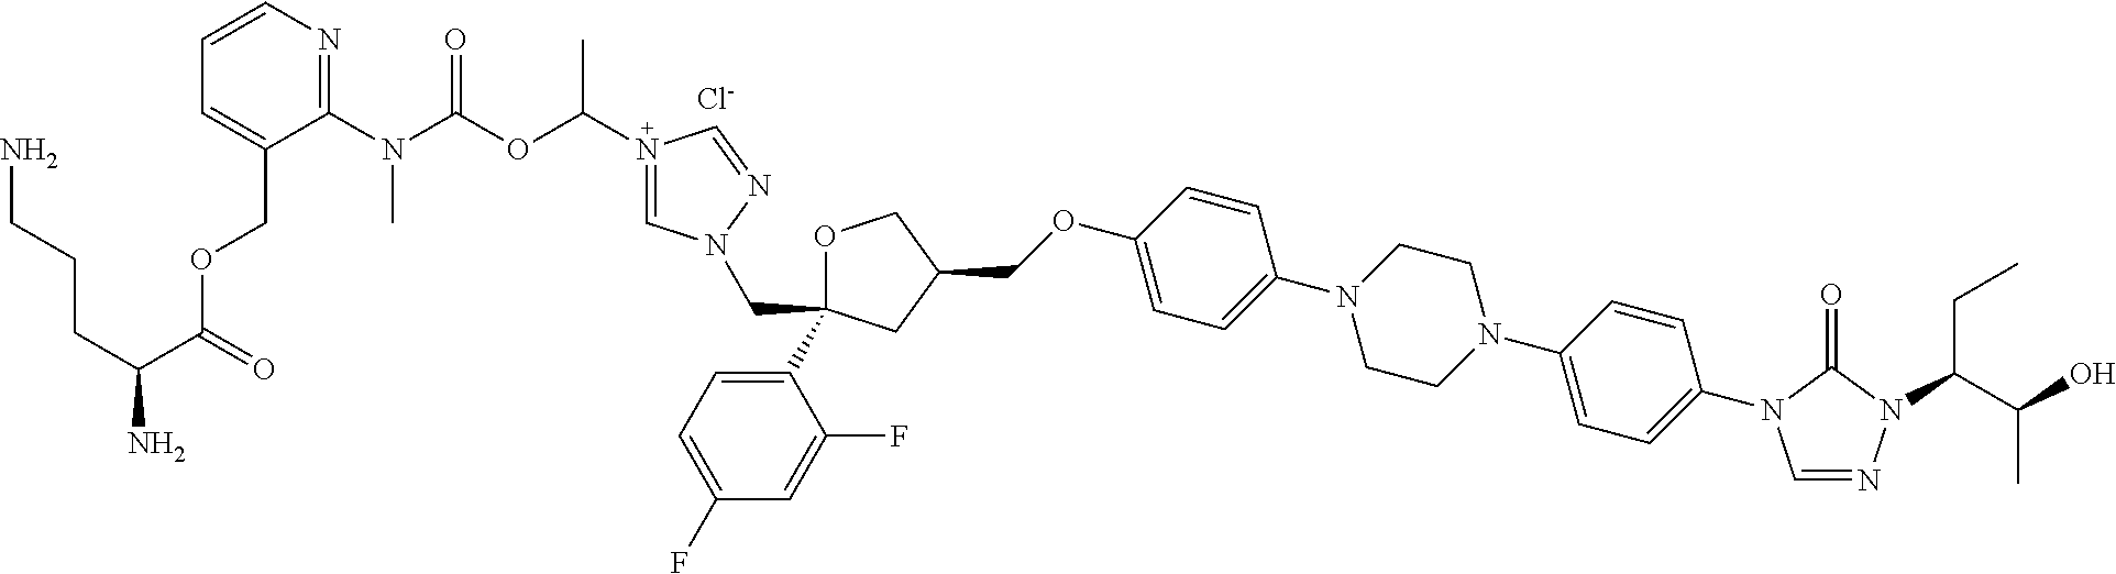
[Cl-].C1(N2C=NN(C(C(O)C)CC)C2=O)=CC=C(N2CCN(C3=CC=C(OCC4COC(C5=CC=C(F)C=C5F)(CN5C=N(C(OC(N(C6=NC=CC=C6COC(C(CCCN)N)=O)C)=O)C)C=N5)C4)C=C3)CC2)C=C1
